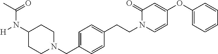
N1(CC2=CC=C(CCN3C=CC(OC4=CC=CC=C4)=CC3=O)C=C2)CCC(N([H])C(C)=O)CC1
